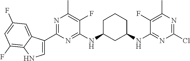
C1(C2=NC(C)=C(F)C(NC3CC(NC4=NC(Cl)=NC(C)=C4F)CCC3)=N2)=CNC2=C(F)C=C(F)C=C12
